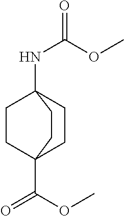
C12(NC(OC)=O)CCC(C(OC)=O)(CC1)CC2
